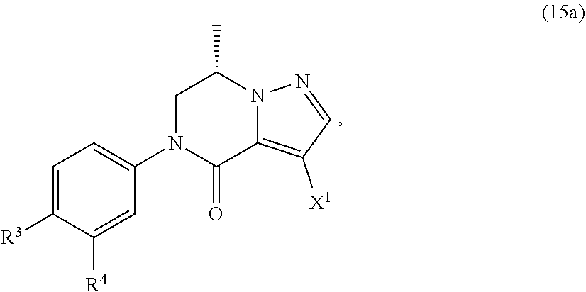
N12C(=C([X1])C=N1)C(=O)N(C1=CC=C([R3])C([R4])=C1)CC2C
